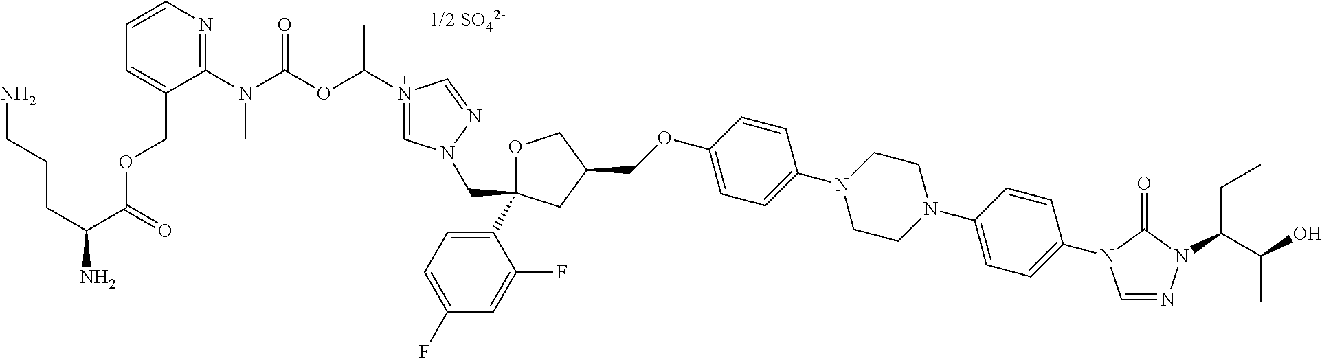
[1/2 SO42-].C1(N2C=NN(C(C(O)C)CC)C2=O)=CC=C(N2CCN(C3=CC=C(OCC4COC(C5=CC=C(F)C=C5F)(CN5C=N(C(OC(N(C6=NC=CC=C6COC(C(CCCN)N)=O)C)=O)C)C=N5)C4)C=C3)CC2)C=C1
